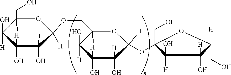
C1([H])(CO)OC(OCC2([H])OC([H])(OC3(CO)C(O)([H])C([H])(O)C([H])(CO)O3)C([H])(O)C([H])(O)C2(O)[H])([H])C([H])(O)C([H])(O)C1(O)[H]
